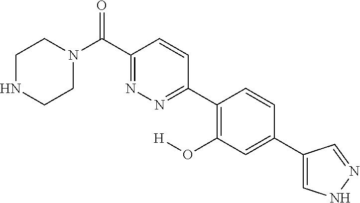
C1NCCN(C(C2=NN=C(C3=C(O[H])C=C(C4=CNN=C4)C=C3)C=C2)=O)C1
